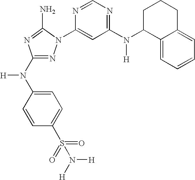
N1=C(N(C2=CC=C(S(=O)(=O)N([H])[H])C=C2)[H])N=C(N)N1C1=CC(N(C2C3=CC=CC=C3CCC2)[H])=NC=N1
